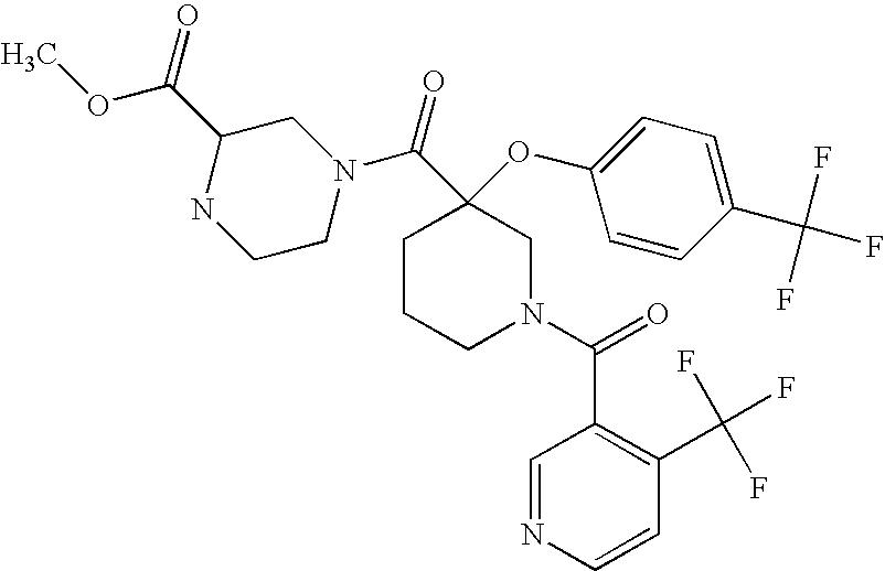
N1CCN(C(C2(OC3=CC=C(C(F)(F)F)C=C3)CCCN(C(=O)C3=C(C(F)(F)F)C=CN=C3)C2)=O)CC1C(=O)OC
